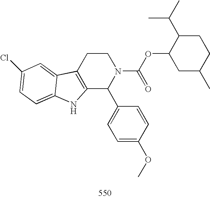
C12=C(CCN(C(OC3CC(C)CCC3C(C)C)=O)C1C1=CC=C(OC)C=C1)C1=CC(Cl)=CC=C1N2
